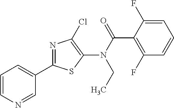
C1(C2=NC(Cl)=C(N(CC)C(=O)C3=C(F)C=CC=C3F)S2)=CC=CN=C1
